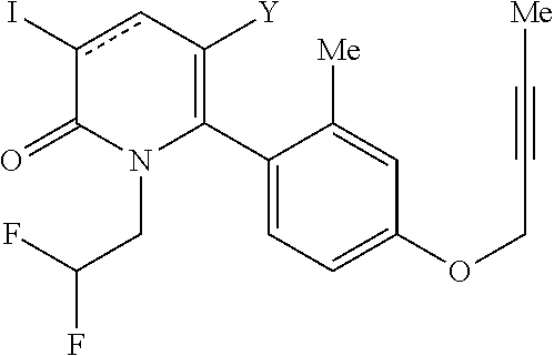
C1(C2=C([Y])cc(I)C(=O)N2CC(F)F)=CC=C(OCC#C[Me])C=C1[Me]
